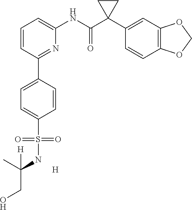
C1=CC=C(NC(C2(C3=CC4=C(C=C3)OCO4)CC2)=O)N=C1C1=CC=C(S(NC(CO)(C)[H])(=O)=O)C=C1.[H]
